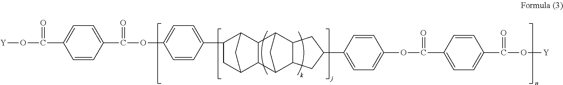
C1=CC(C(OC2=CC=C(C3CC4CC3C3C4C4C5C(C3C4)CC(C3=CC=C(OC(C4=CC=C(C(O[Y])=O)C=C4)=O)C=C3)C5)C=C2)=O)=CC=C1C(O[Y])=O
